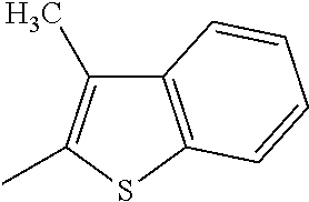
C12=C(SC(C)=C1C)C=CC=C2
